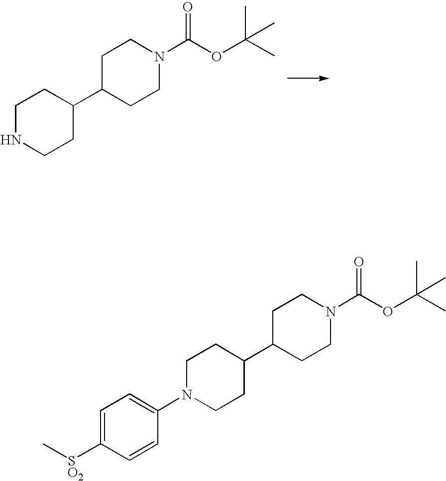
C1NCCC(C2CCN(C(OC(C)(C)C)=O)CC2)C1.C1=C([SO2]C)C=CC(N2CCC(C3CCN(C(OC(C)(C)C)=O)CC3)CC2)=C1
